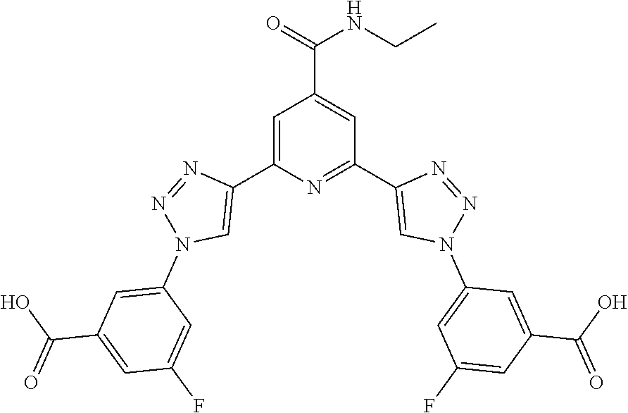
C1=C(C2=CN(C3=CC(C(O)=O)=CC(F)=C3)N=N2)N=C(C2=CN(C3=CC(F)=CC(C(O)=O)=C3)N=N2)C=C1C(=O)NCC
